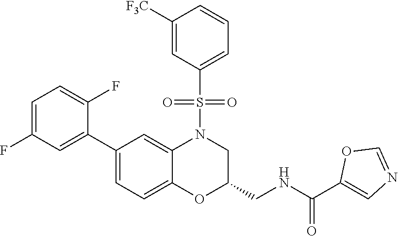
C1=C(F)C=C(C2=CC=C3C(=C2)N(S(C2=CC=CC([F3C])=C2)(=O)=O)CC(CNC(=O)C2=CN=CO2)O3)C(F)=C1
